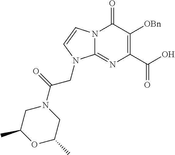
N12C(=NC(C(=O)O)=C([OBn])C1=O)N(CC(N1CC(C)OC(C)C1)=O)C=C2
